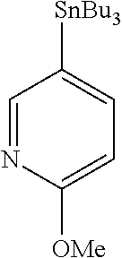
C1=NC([OMe])=CC=C1[SnBu3]
